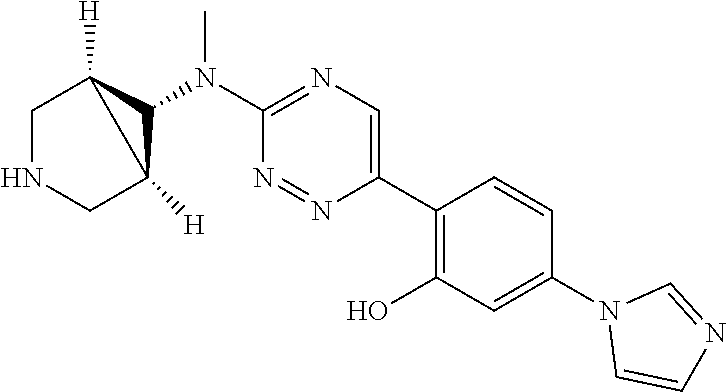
C1NCC2([H])C(N(C3=NC=C(C4=C(O)C=C(N5C=CN=C5)C=C4)N=N3)C)C12[H]
